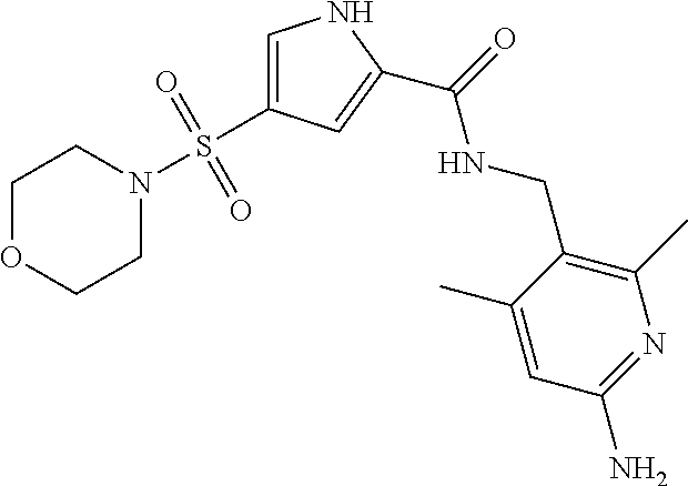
C1=C(S(N2CCOCC2)(=O)=O)C=C(C(=O)NCC2=C(C)N=C(N)C=C2C)N1
